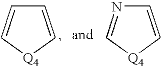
C1=C[Q4]C=C1.C1=C[Q4]C=N1
